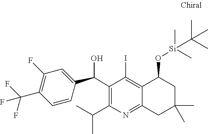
C1(C(C2=CC(F)=C(C(F)(F)F)C=C2)O)=C(C(C)C)N=C2C(=C1I)C(O[Si](C(C)(C)C)(C)C)CC(C)(C)C2
